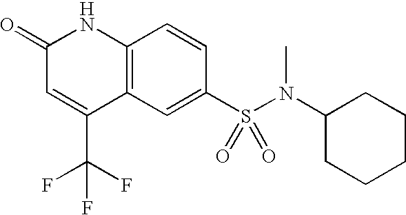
C1(S(N(C2CCCCC2)C)(=O)=O)=CC2=C(C=C1)NC(=O)C=C2C(F)(F)F
